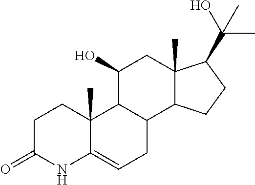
C1C(=O)NC2=CCC3C(C2(C)C1)C(O)CC1(C)C3CCC1C(C)(O)C
